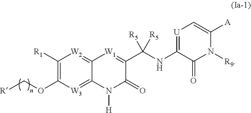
C1([R1])=C(OC[R])[W3]=C2C(=[W2]1)[W1]=C(C(NC1=[U]C=C([A])N([R9])C1=O)([R5])[R5])C(=O)N2[H]
